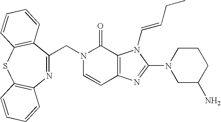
C1=CC2=C(C(=O)N1CC1=NC3=C(SC4=C1C=CC=C4)C=CC=C3)N(C=CCC)C(N1CC(N)CCC1)=N2
